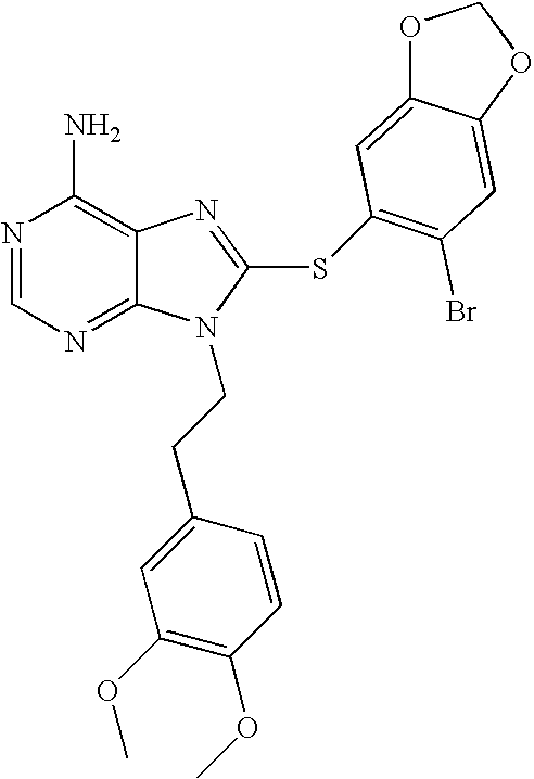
N1=CN=C2C(=C1N)N=C(SC1=C(Br)C=C3C(=C1)OCO3)N2CCC1=CC(OC)=C(OC)C=C1
